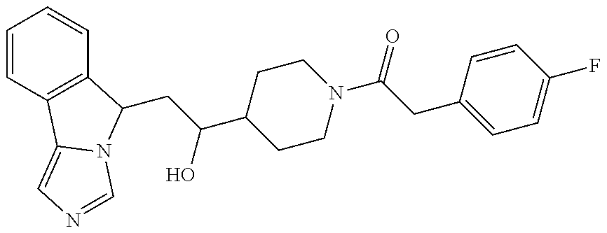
C1=CC2=C(C=C1)C(CC(O)C1CCN(C(CC3=CC=C(F)C=C3)=O)CC1)N1C2=CN=C1
